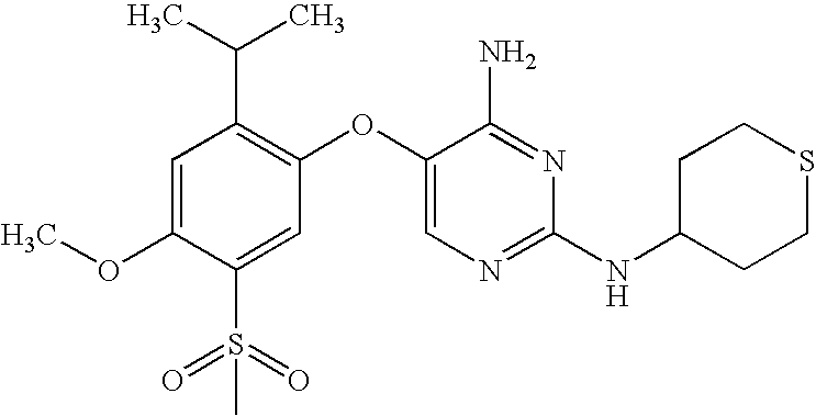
C1=C(OC)C(S(=O)(=O)C)=CC(OC2=CN=C(NC3CCSCC3)N=C2N)=C1C(C)C
